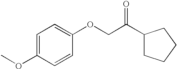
O(C1=CC=C(OCC(C2CCCC2)=O)C=C1)C
